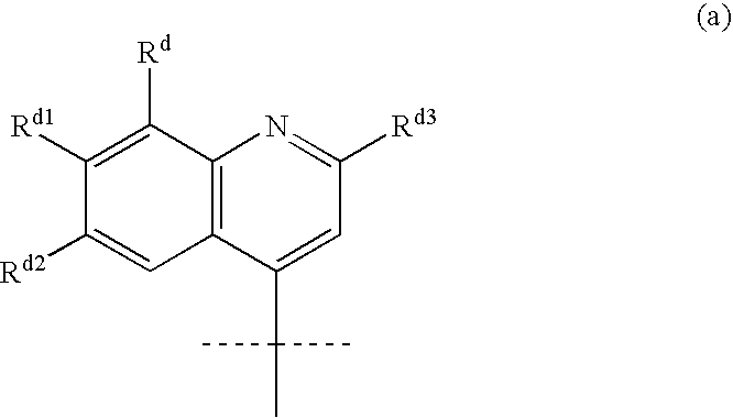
C1([Rd])=C([Rd1])C([Rd2])=CC2=C1N=C([Rd3])C=C2C(C)(C)C
